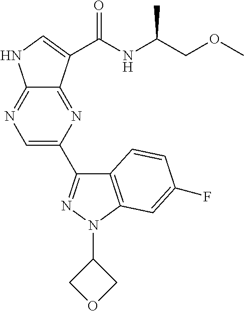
C12=NC(C3=NN(C4COC4)C4=C3C=CC(F)=C4)=CN=C1NC=C2C(NC(COC)C)=O
